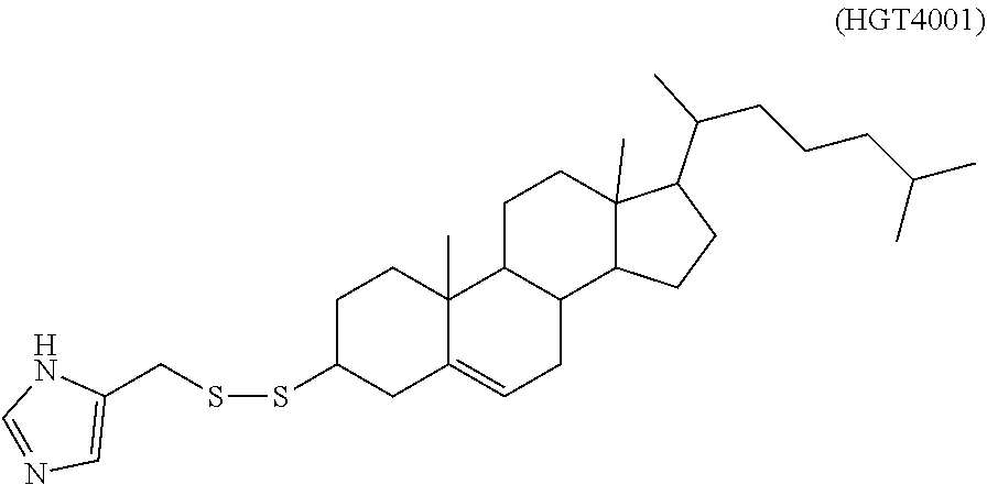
C1C2C(C3C(C)(C1)C(C(C)CCCC(C)C)CC3)CC=C1C2(C)CCC(SSCC2=CN=CN2)C1
